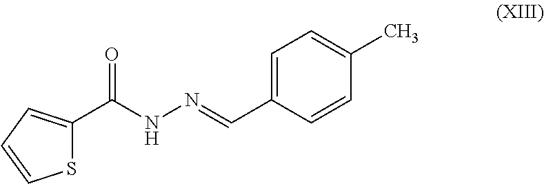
C1=C(C=NNC(C2=CC=CS2)=O)C=CC(C)=C1
